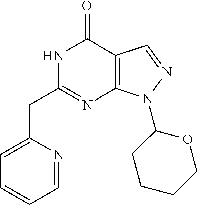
C1(CC2=NC3=C(C(=O)N2)C=NN3C2CCCCO2)=CC=CC=N1
